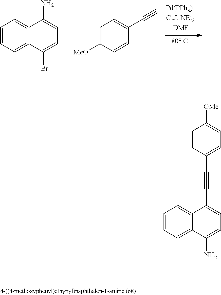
C1=CC=C2C(=C1)C(N)=CC=C2Br.C1=C([MeO])C=CC(C#C)=C1.C1=CC=C2C(=C1)C(C#CC1=CC=C([OMe])C=C1)=CC=C2N
